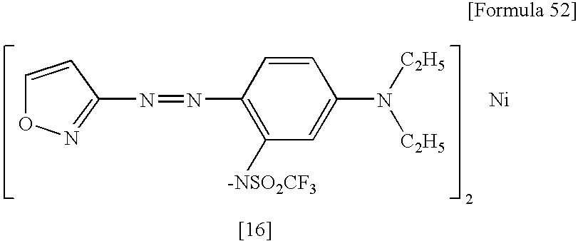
C1=CC(N=NC2=C([-NSO2CF3])C=C(N([C2H5])[C2H5])C=C2)=NO1.[Ni]
